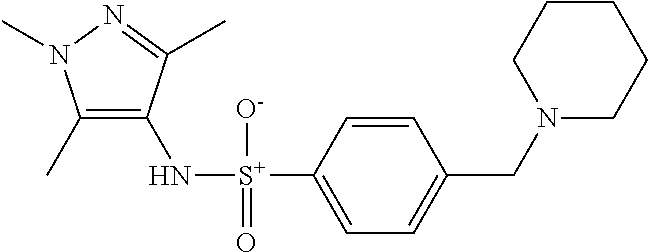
C1(C)=C(N[S+](C2=CC=C(CN3CCCCC3)C=C2)([O-])=O)C(C)=NN1C
